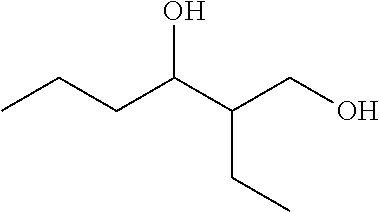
CCCC(C(CO)CC)O
